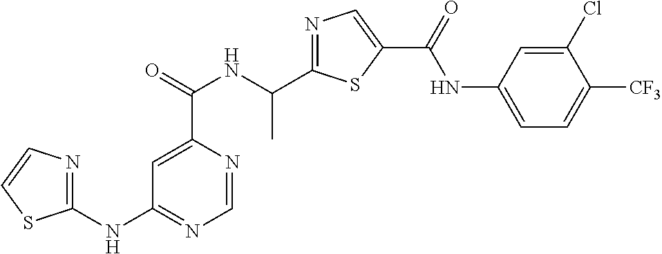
C1=NC(C(=O)NC(C2=NC=C(C(=O)NC3=CC=C([CF3])C(Cl)=C3)S2)C)=CC(NC2=NC=CS2)=N1
